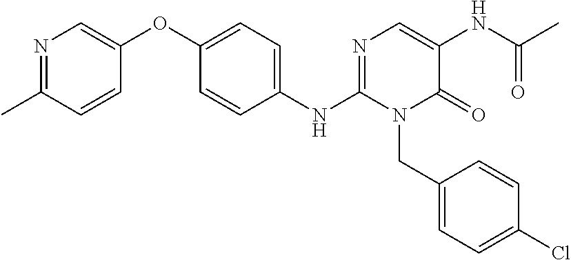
C1(NC2=NC=C(NC(=O)C)C(=O)N2CC2=CC=C(Cl)C=C2)=CC=C(OC2=CN=C(C)C=C2)C=C1
